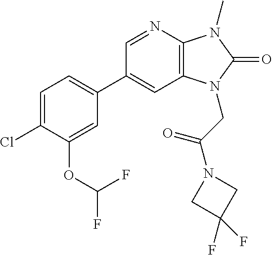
C1(C2=CC=C(Cl)C(OC(F)F)=C2)=CC2=C(N=C1)N(C)C(=O)N2CC(N1CC(F)(F)C1)=O
